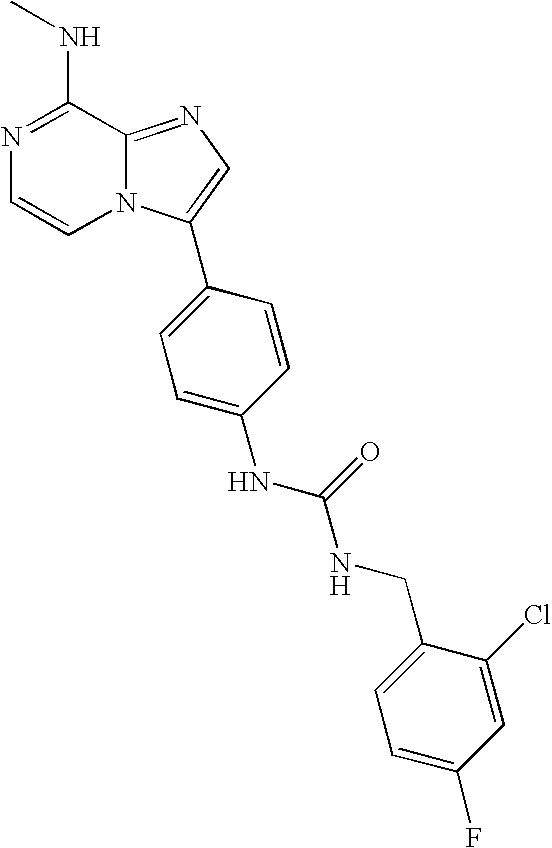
N1=C(NC)C2=NC=C(C3=CC=C(NC(=O)NCC4=CC=C(F)C=C4Cl)C=C3)N2C=C1
